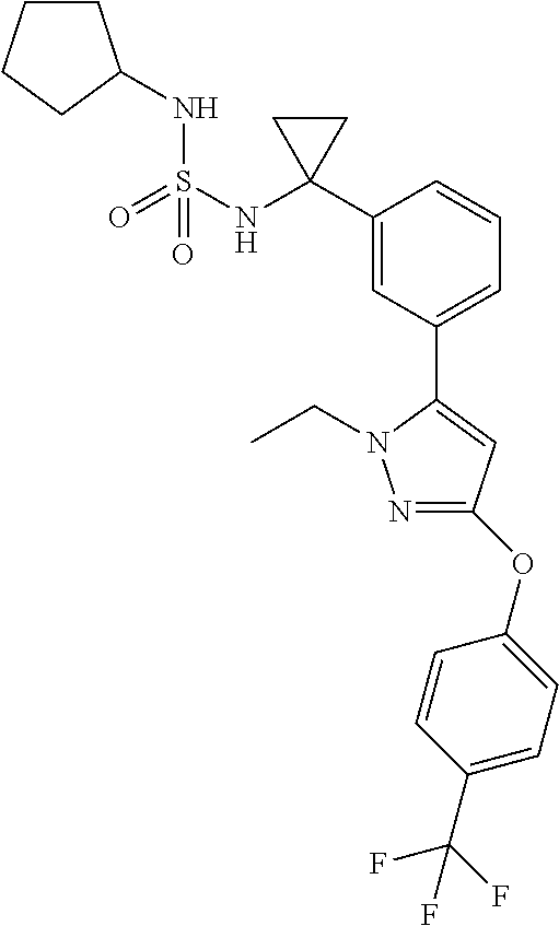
C1(OC2=CC=C(C(F)(F)F)C=C2)=NN(CC)C(C2=CC=CC(C3(NS(NC4CCCC4)(=O)=O)CC3)=C2)=C1
